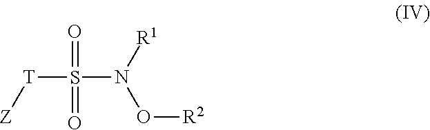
O=S(=O)(N([R1])O[R2])[T][Z]
